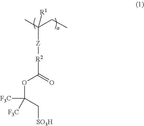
CC(CC)([Z][R2]C(OC(C[SO3H])([F3C])[F3C])=O)[R1]
